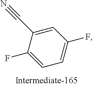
C1=C(C#N)C(F)=CC=C1F
